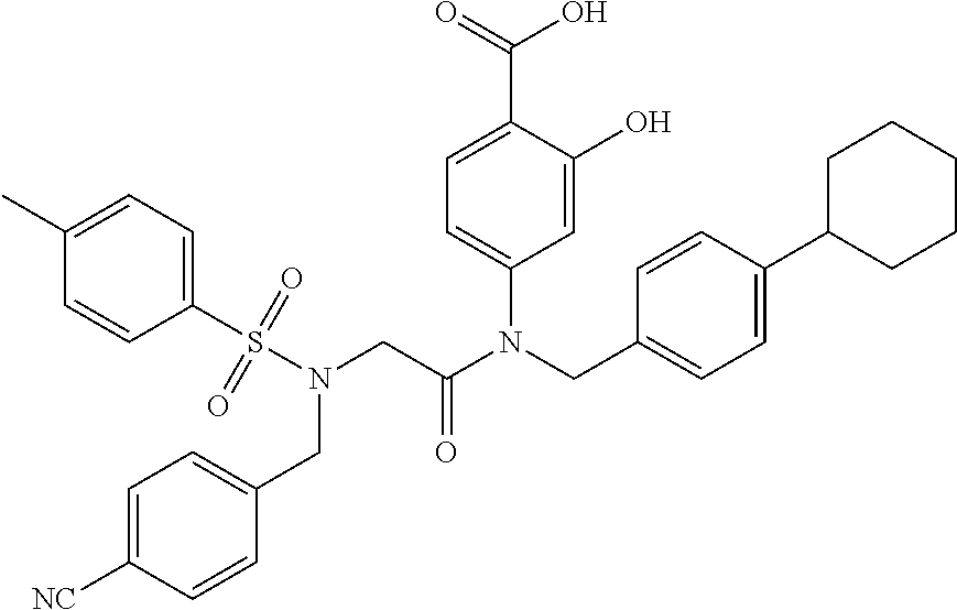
C1=C(O)C(C(=O)O)=CC=C1N(CC1=CC=C(C2CCCCC2)C=C1)C(CN(S(C1=CC=C(C)C=C1)(=O)=O)CC1=CC=C([NC])C=C1)=O
